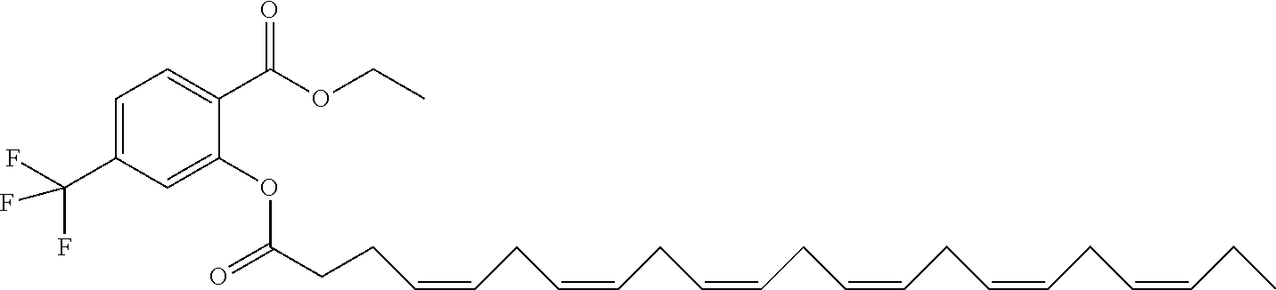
C(CC=CCC=CCC=CCC=CCC=CCC=CCC)C(=O)OC1=CC(C(F)(F)F)=CC=C1C(OCC)=O
